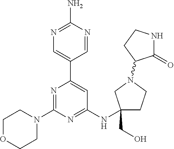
N1=C(N)N=CC(C2=CC(NC3(CO)CCN(C4C(=O)NCC4)C3)=NC(N3CCOCC3)=N2)=C1
